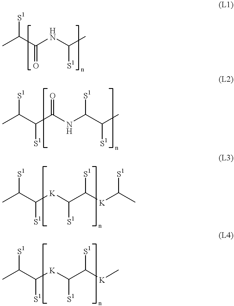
CC(C(NC(C)[S1])=O)[S1].CC(C(C(NC(C(C)[S1])[S1])=O)[S1])[S1].CC(C([K]C(C([K]C(C)[S1])[S1])[S1])[S1])[S1].CC(C([K]C(C([K]C)[S1])[S1])[S1])[S1]
